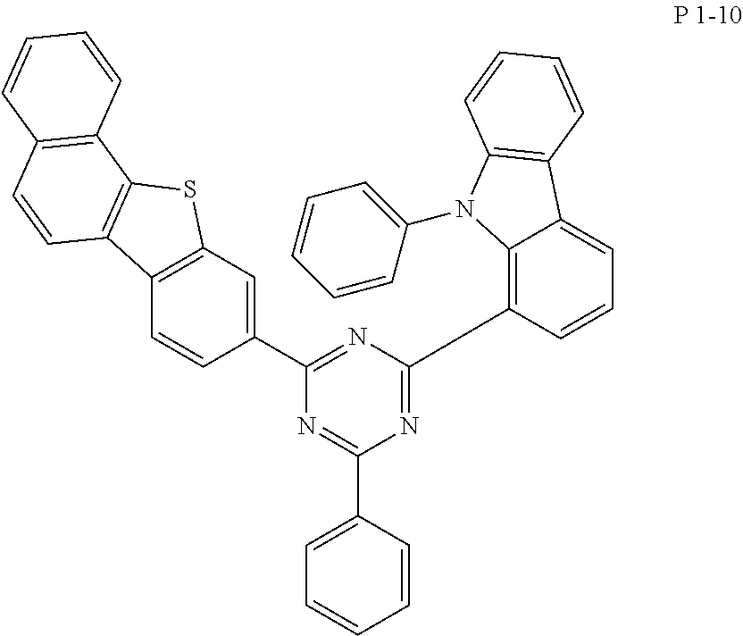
N1=C(C2=CC=CC=C2)N=C(C2=C3C(=CC=C2)C2=C(N3C3=CC=CC=C3)C=CC=C2)N=C1C1=CC2=C(C=C1)C1=C(S2)C2=C(C=C1)C=CC=C2
